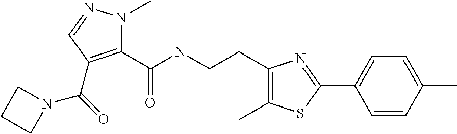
C1(C(=O)NCCC2=C(C)SC(C3=CC=C(C)C=C3)=N2)=C(C(=O)N2CCC2)C=NN1C
